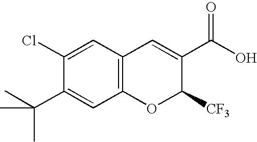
C1(Cl)=CC2=C(C=C1C(C)(C)C)OC([CF3])C(C(O)=O)=C2
